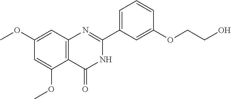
O(CCO)C1=CC(C2=NC3=C(C(OC)=CC(OC)=C3)C(=O)N2)=CC=C1
